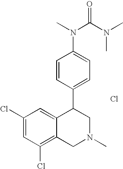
C1(Cl)=CC(Cl)=C2C(=C1)C(C1=CC=C(N(C(N(C)C)=O)C)C=C1)CN(C)C2.Cl
